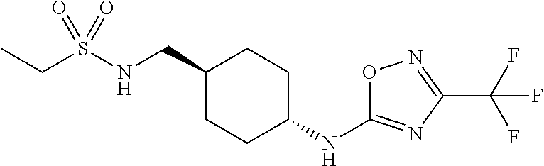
C(S(NCC1CCC(NC2=NC(C(F)(F)F)=NO2)CC1)(=O)=O)C
